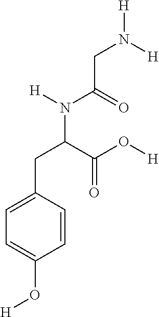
C1=CC(CC(C(=O)O[H])N(C(CN([H])[H])=O)[H])=CC=C1O[H]
